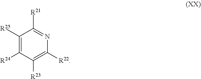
C1([R25])=C([R24])C([R23])=C([R22])N=C1[R21]
